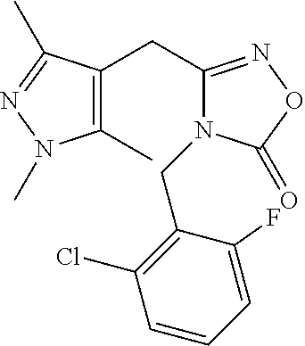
C1(C)=C(CC2=NOC(=O)N2CC2=C(Cl)C=CC=C2F)C(C)=NN1C
